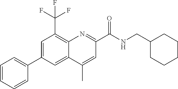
C1=C(C2=CC=CC=C2)C=C2C(=C1C(F)(F)F)N=C(C(NCC1CCCCC1)=O)C=C2C
